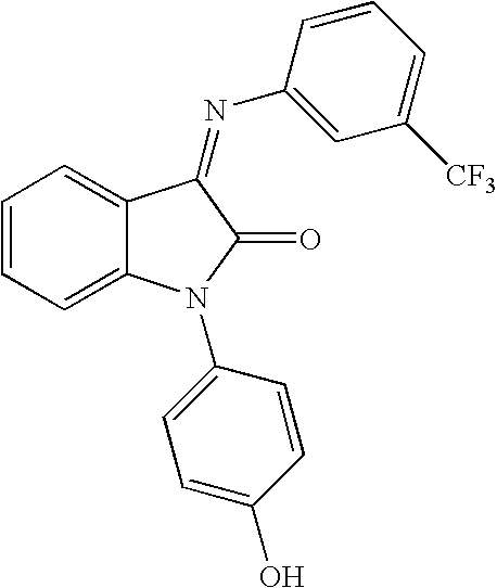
C1=CC=C2C(=C1)C(=NC1=CC([CF3])=CC=C1)C(=O)N2C1=CC=C(O)C=C1
